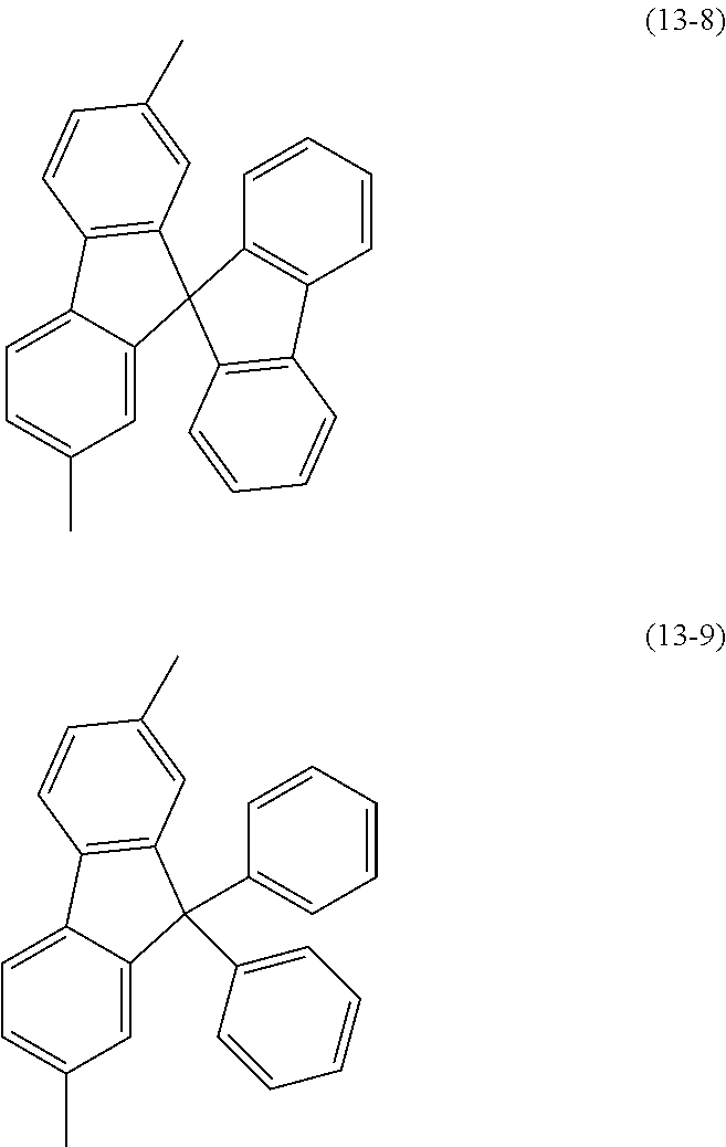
C1=C2C(=CC=C1C)C1=C(C=C(C)C=C1)C21C2=C(C=CC=C2)C2=C1C=CC=C2.C1=C2C(=CC=C1C)C1=C(C2(C2=CC=CC=C2)C2=CC=CC=C2)C=C(C)C=C1
